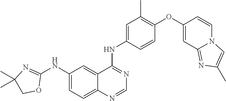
C1(NC2=NC(C)(C)CO2)=CC=C2C(=C1)C(NC1=CC(C)=C(OC3=CC4=NC(C)=CN4C=C3)C=C1)=NC=N2
